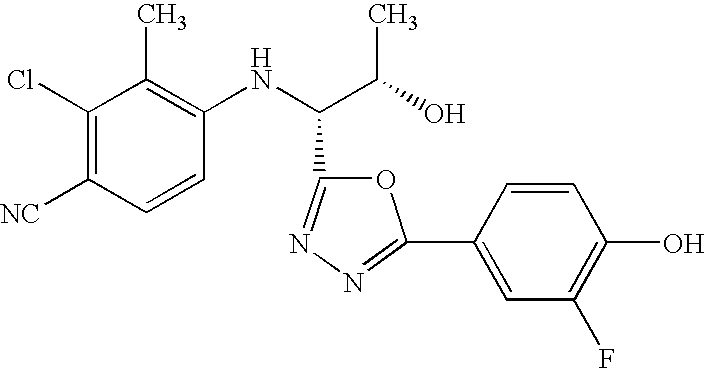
C1(Cl)=C([NC])C=CC(NC(C(O)C)C2=NN=C(C3=CC(F)=C(O)C=C3)O2)=C1C
